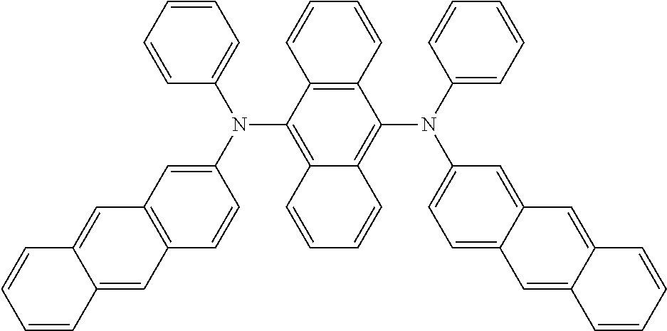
C12=C(C(N(C3=CC4=C(C=C3)C=C3C(=C4)C=CC=C3)C3=CC=CC=C3)=C3C(=C1N(C1=CC=CC=C1)C1=CC=C4C(=C1)C=C1C(=C4)C=CC=C1)C=CC=C3)C=CC=C2
